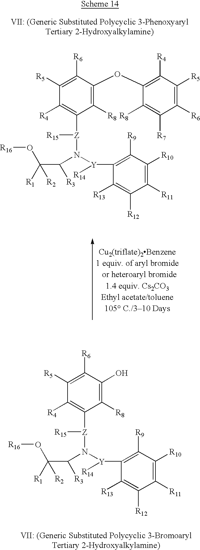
C1([R5])=C([R6])C(O)=C([R8])C([Z]([R15])N([Y](C2=C([R9])C([R10])=C([R11])C([R12])=C2[R13])[R14])C(C([R1])(O[R16])[R2])[R3])=C1[R4].C1([R5])=C([R6])C(OC2=C([R4])C([R5])=C([R6])C([R7])=C2[R8])=C([R8])C([Z]([R15])N([Y](C2=C([R9])C([R10])=C([R11])C([R12])=C2[R13])[R14])C(C([R1])(O[R16])[R2])[R3])=C1[R4]
